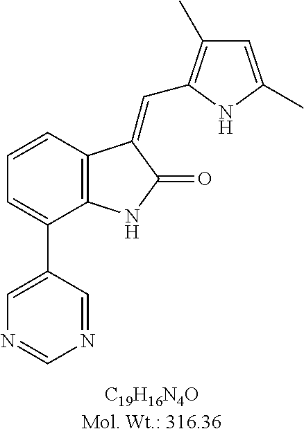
C1=CC2=C(C(C3=CN=CN=C3)=C1)NC(=O)C2=CC1=C(C)C=C(C)N1
